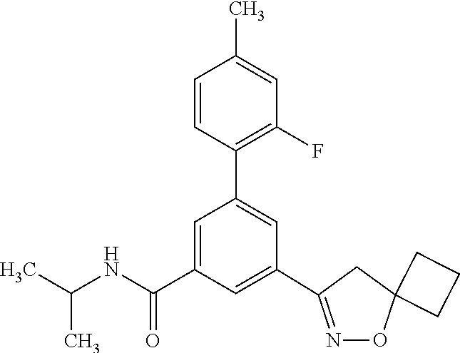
C1(C2=NOC3(C2)CCC3)=CC(C(NC(C)C)=O)=CC(C2=C(F)C=C(C)C=C2)=C1
